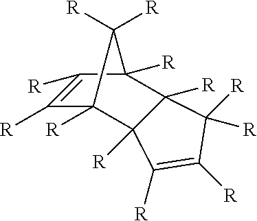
C1([R])=C([R])C2([R])C3([R])C([R])(C1([R])C2([R])[R])C([R])=C([R])C3([R])[R]
